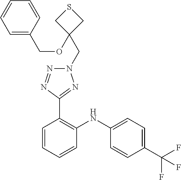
C1=C(NC2=C(C3=NN(CC4(OCC5=CC=CC=C5)CSC4)N=N3)C=CC=C2)C=CC(C(F)(F)F)=C1
